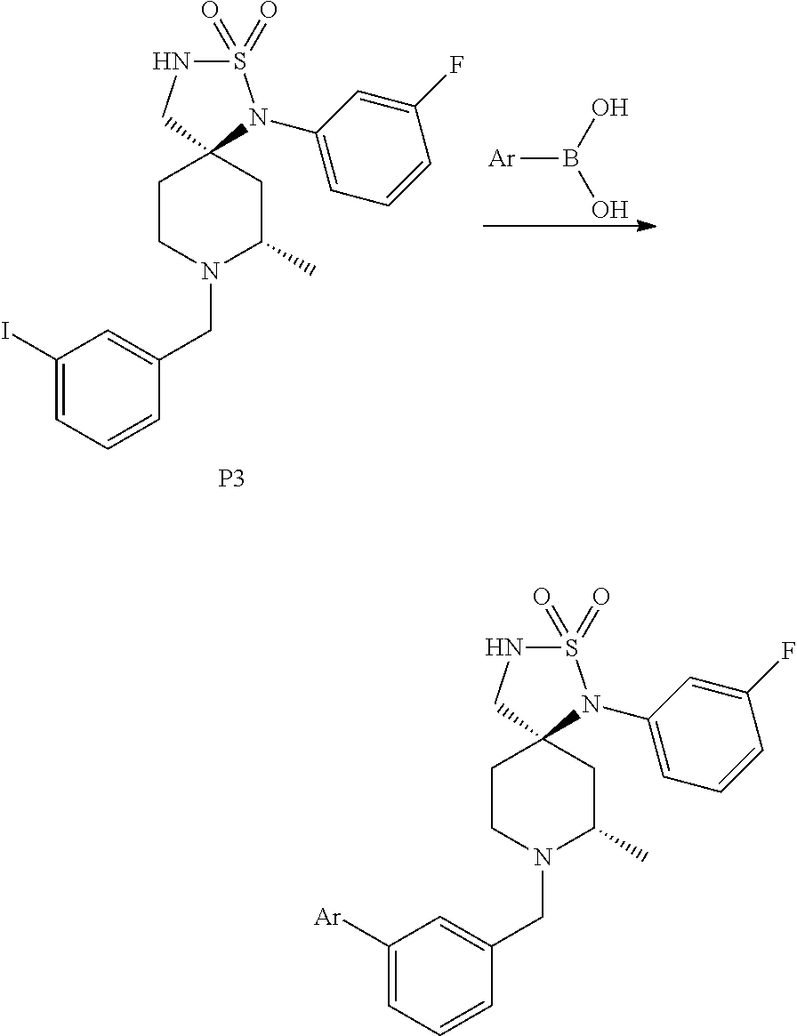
S1(=O)(=O)NCC2(N1C1=CC=CC(F)=C1)CCN(CC1=CC([Ar])=CC=C1)C(C)C2.S1(=O)(=O)NCC2(N1C1=CC=CC(F)=C1)CCN(CC1=CC(I)=CC=C1)C(C)C2.[P3].[Ar]B(O)O
